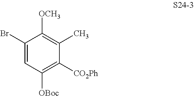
C1(Br)=CC([OBoc])=C([CO2Ph])C(C)=C1[OCH3]
